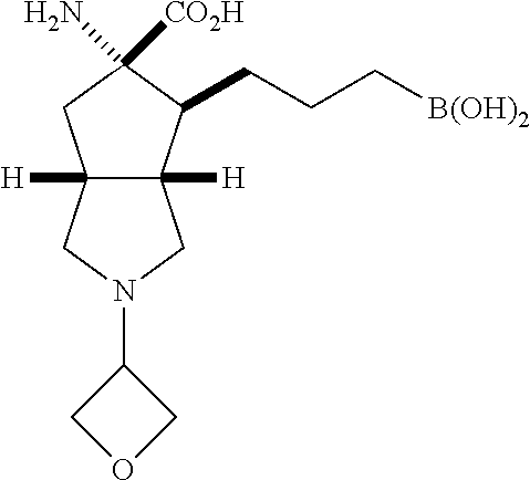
C12([H])C([H])(C(CCC[B(OH)2])C(N)([CO2H])C1)CN(C1COC1)C2
